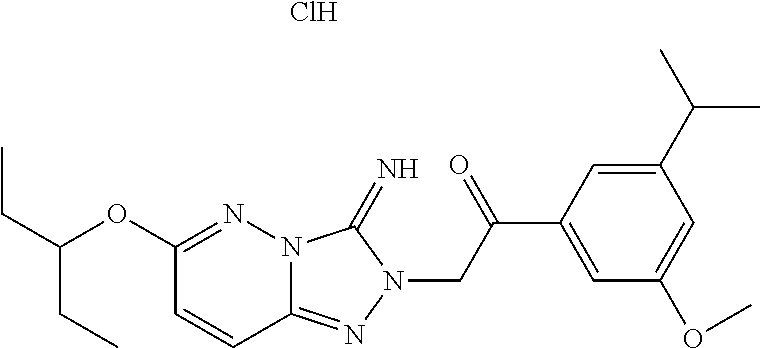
C12=NN(CC(=O)C3=CC(OC)=CC(C(C)C)=C3)C(=N)N1N=C(OC(CC)CC)C=C2.Cl
